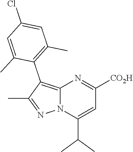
C12=C(C3=C(C)C=C(Cl)C=C3C)C(C)=NN1C(C(C)C)=CC([CO2H])=N2
